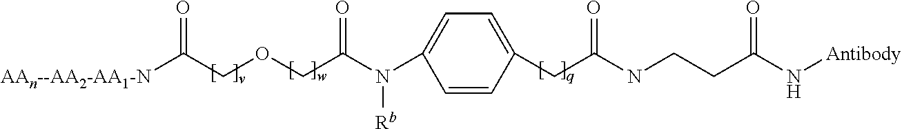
C1=C(CC(NCCC(N[Antibody])=O)=O)C=CC(N([Rb])C(=O)COCC([AAn--AA2-AA1-N])=O)=C1
